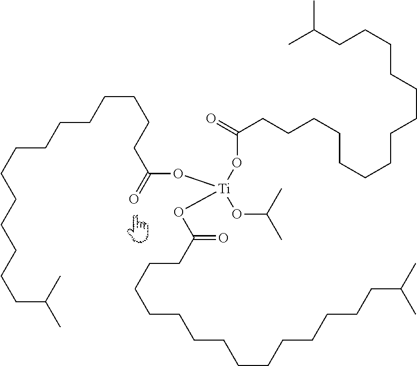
CC(CCCCCCCCCCCCCCC(=O)O[Ti](OC(C)C)(OC(CCCCCCCCCCCCCCC(C)C)=O)OC(CCCCCCCCCCCCCCC(C)C)=O)C
